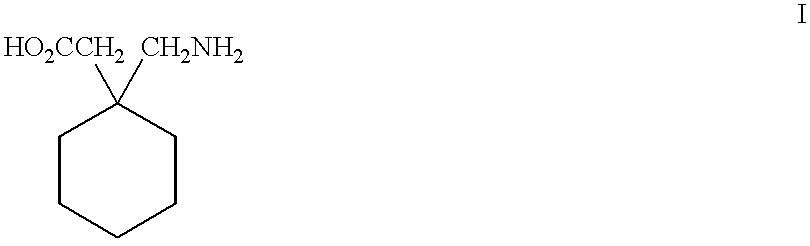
C1([HO2CCH2])([CH2NH2])CCCCC1
